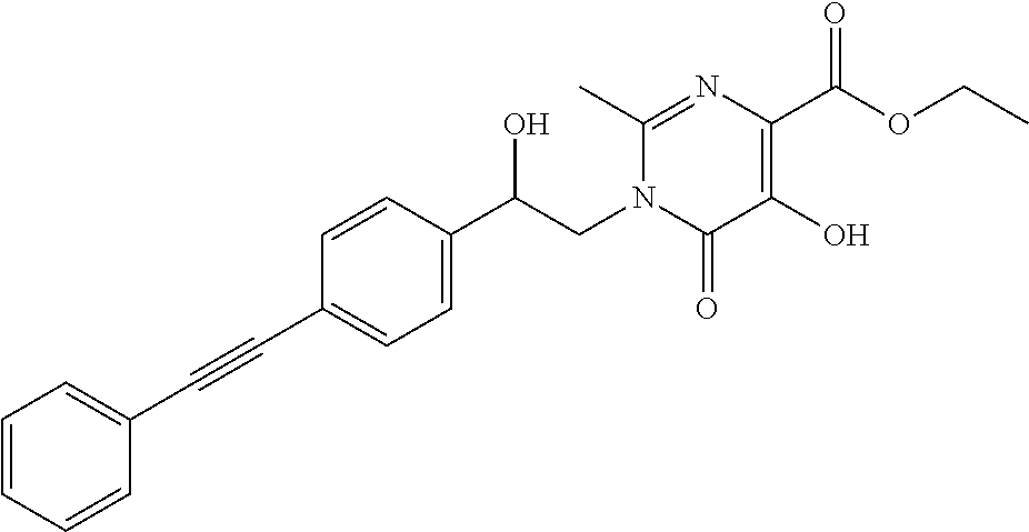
C1=CC=CC(C#CC2=CC=C(C(CN3C(=O)C(O)=C(C(OCC)=O)N=C3C)O)C=C2)=C1
